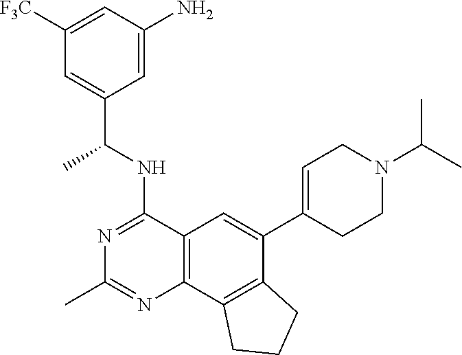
C1([F3C])=CC(N)=CC(C(NC2=NC(C)=NC3=C2C=C(C2=CCN(C(C)C)CC2)C2=C3CCC2)C)=C1
